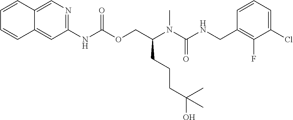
C1=CC(CNC(N(C(COC(NC2=NC=C3C(=C2)C=CC=C3)=O)CCCC(O)(C)C)C)=O)=C(F)C(Cl)=C1
